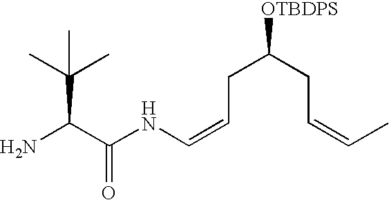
NC(C(NC=CCC(CC=CC)[OTBDPS])=O)C(C)(C)C
